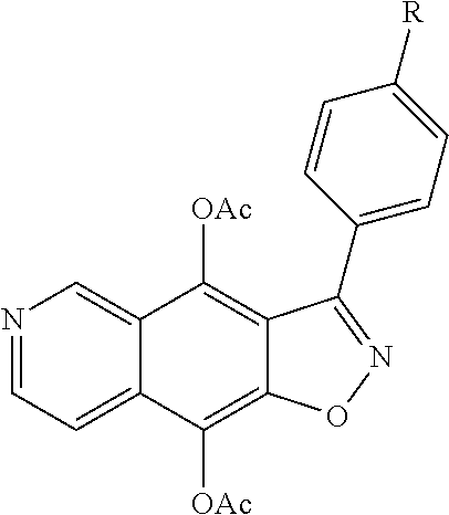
N1=CC=C2C(=C1)C([OAc])=C1C(=C2[OAc])ON=C1C1=CC=C([R])C=C1
